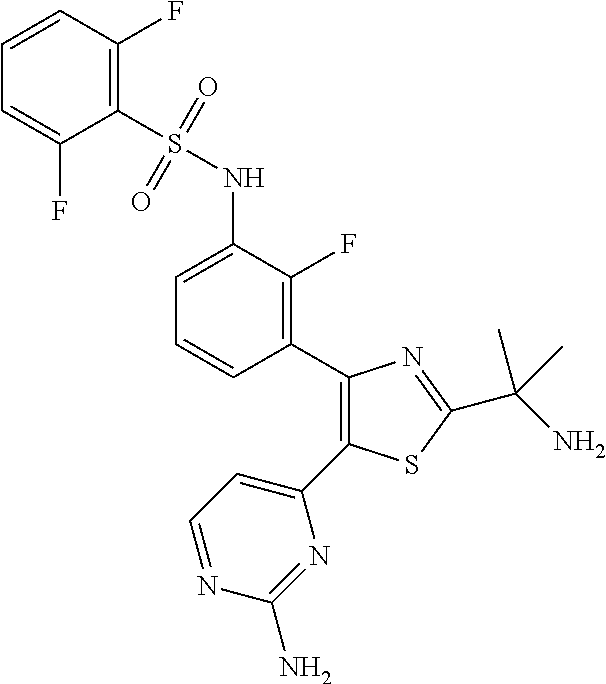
C1(C2=C(F)C(NS(C3=C(F)C=CC=C3F)(=O)=O)=CC=C2)=C(C2=CC=NC(N)=N2)SC(C(N)(C)C)=N1
